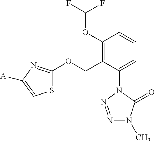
C1(OC(F)F)=C(COC2=NC([A])=CS2)C(N2N=NN(C)C2=O)=CC=C1
